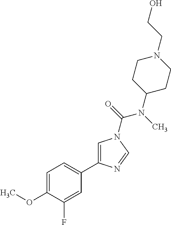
C1=C(OC)C(F)=CC(C2=CN(C(=O)N(C)C3CCN(CCO)CC3)C=N2)=C1
